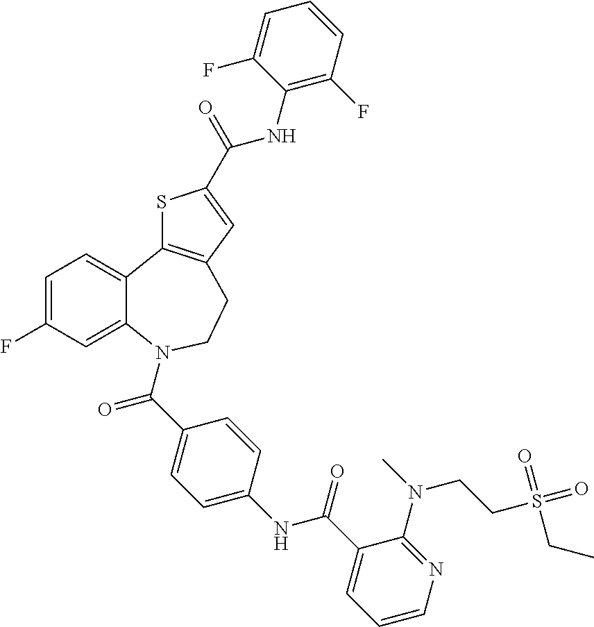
C1=C(F)C=C2C(=C1)C1=C(CCN2C(C2=CC=C(NC(C3=CC=CN=C3N(CCS(=O)(=O)CC)C)=O)C=C2)=O)C=C(C(NC2=C(F)C=CC=C2F)=O)S1
